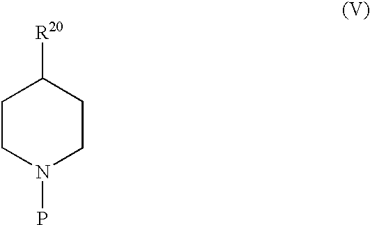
C1CN(P)CCC1[R20]
